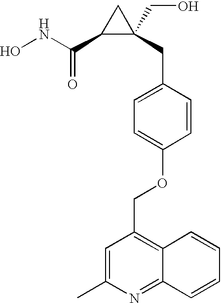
ONC(C1C(CC2=CC=C(OCC3=C4C(=NC(C)=C3)C=CC=C4)C=C2)(CO)C1)=O
